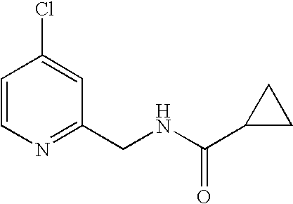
C1=CN=C(CNC(C2CC2)=O)C=C1Cl
